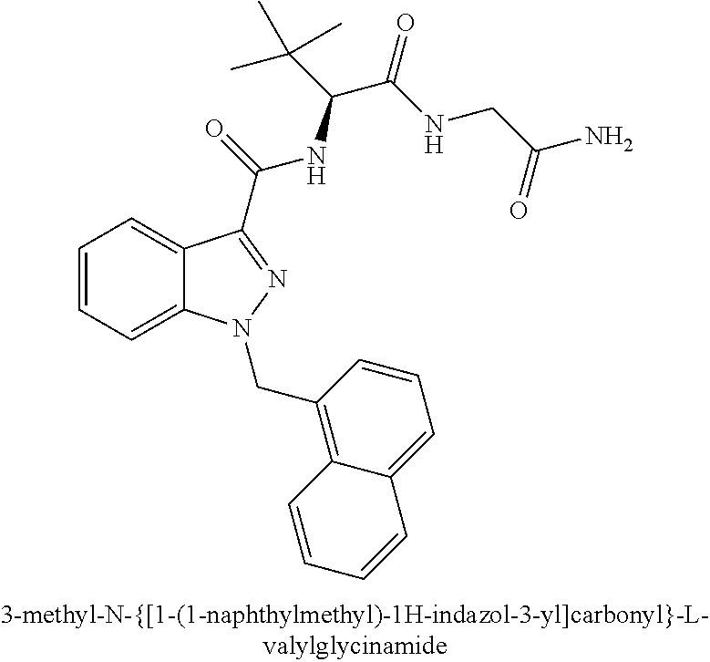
C1=CC=C2C(=C1)C(C(=O)NC(C(=O)NCC(N)=O)C(C)(C)C)=NN2CC1=C2C(=CC=C1)C=CC=C2
